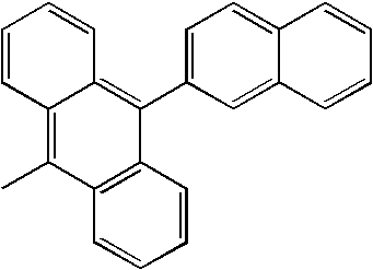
C12=C(C(C)=C3C(=C1C1=CC=C4C(=C1)C=CC=C4)C=CC=C3)C=CC=C2
